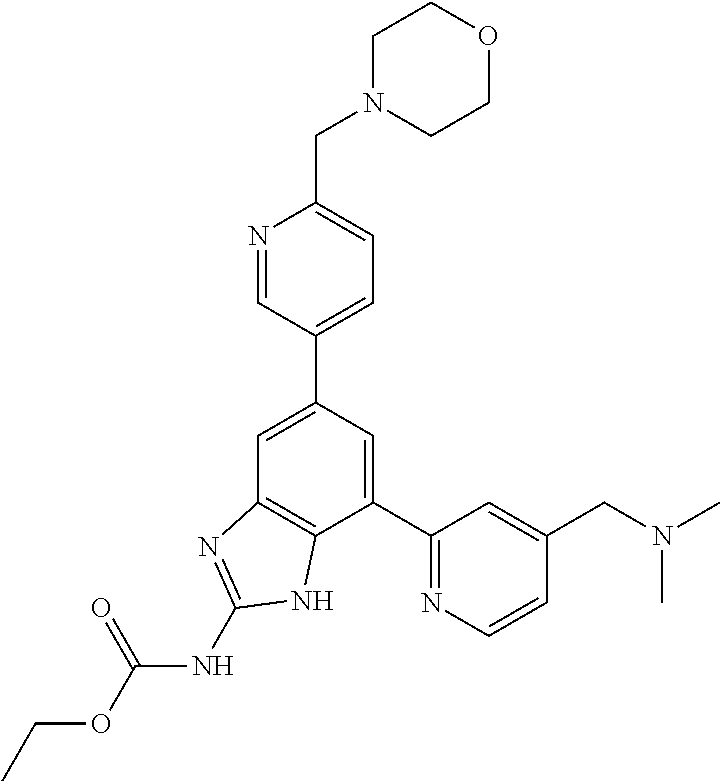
C1=C(C2=CC=C(CN3CCOCC3)N=C2)C=C(C2=NC=CC(CN(C)C)=C2)C2=C1N=C(NC(OCC)=O)N2
